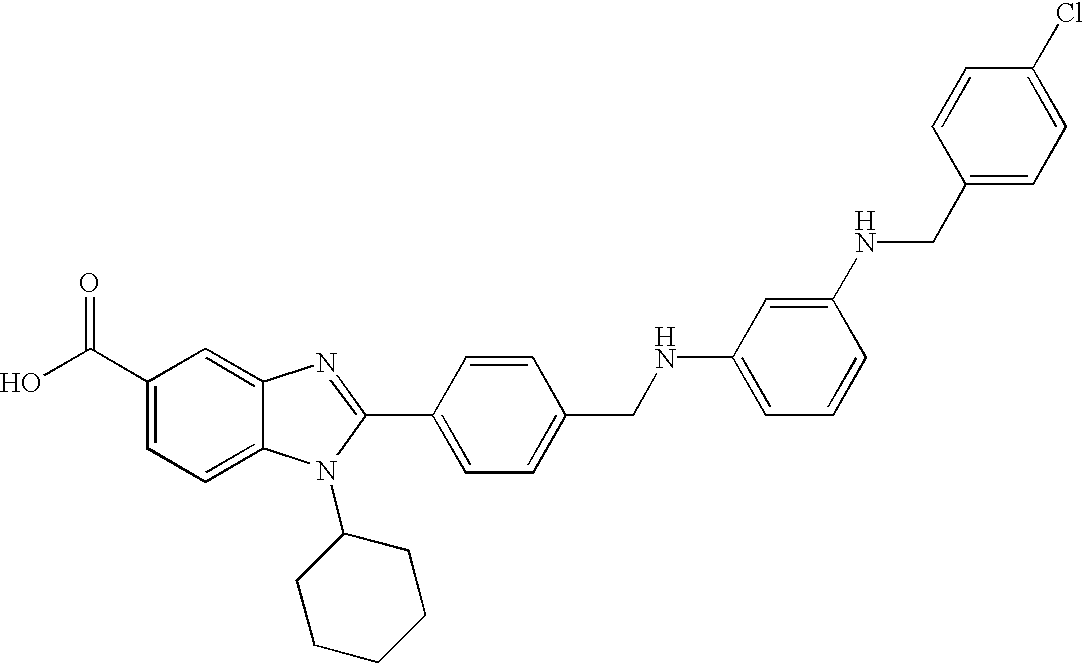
OC(C1=CC=C2C(=C1)N=C(C1=CC=C(CNC3=CC=CC(NCC4=CC=C(Cl)C=C4)=C3)C=C1)N2C1CCCCC1)=O
